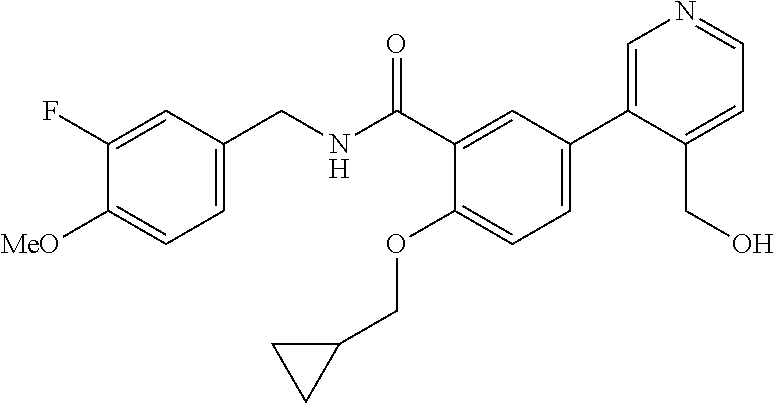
C1=C(CNC(C2=CC(C3=CN=CC=C3CO)=CC=C2OCC2CC2)=O)C=C(F)C([MeO])=C1
